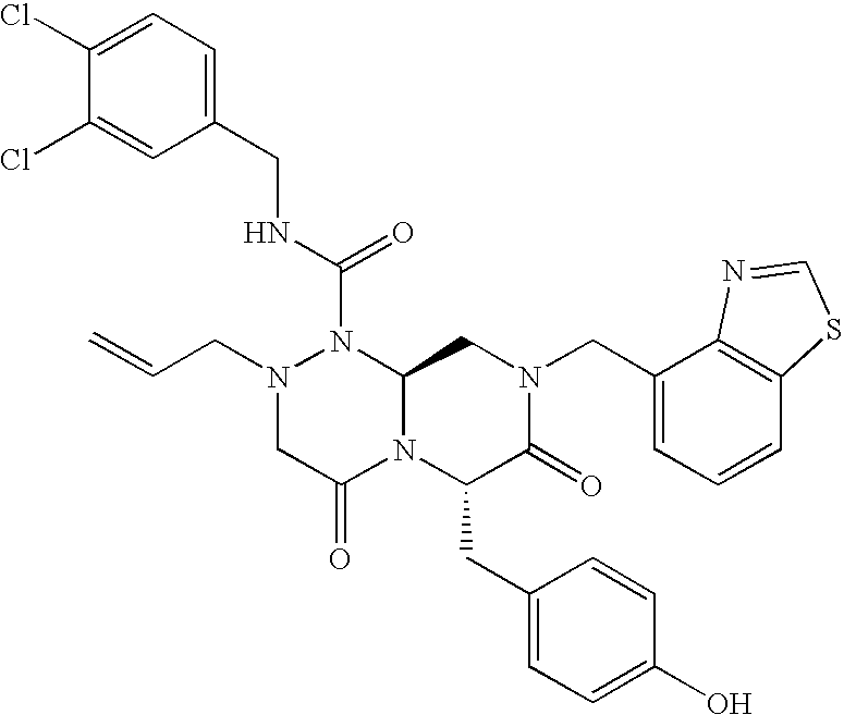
N1(CC=C)CC(=O)N2C(N1C(NCC1=CC=C(Cl)C(Cl)=C1)=O)CN(CC1=CC=CC3=C1N=CS3)C(=O)C2CC1=CC=C(O)C=C1
